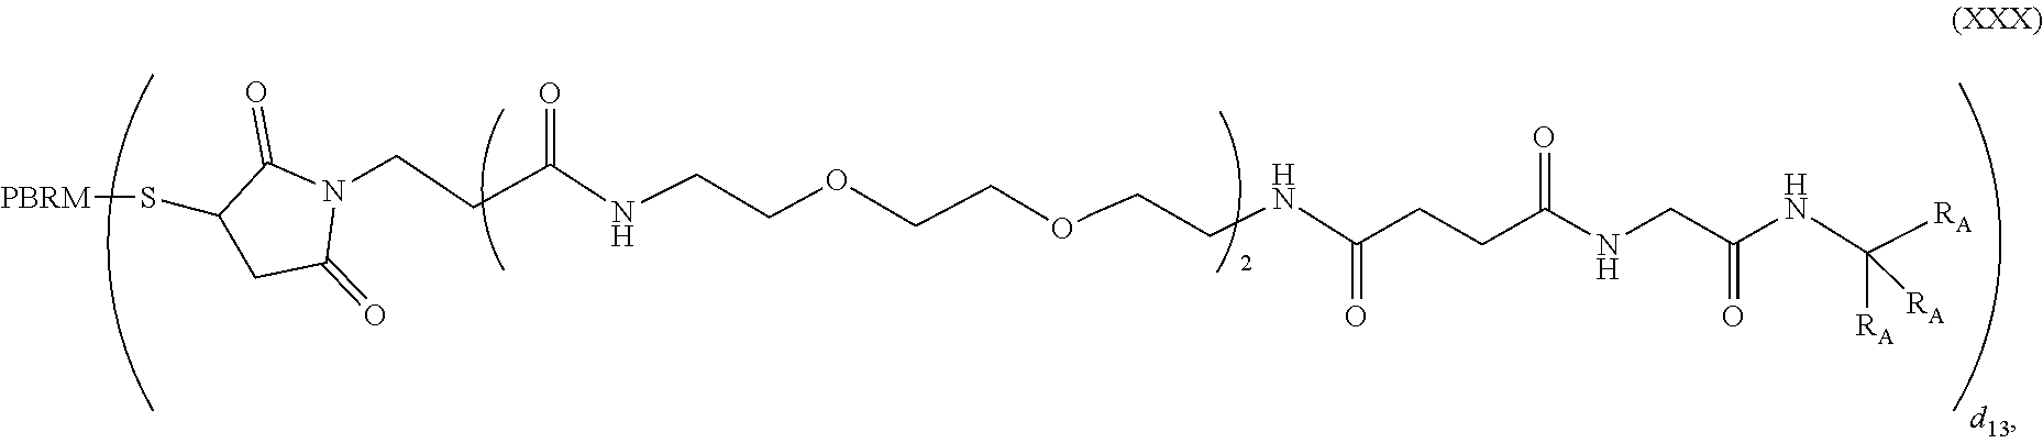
C1(S[PBRM])CC(=O)N(CCC(NCCOCCOCCCNC(=O)CCC(NCC(=O)NC([RA])([RA])[RA])=O)=O)C1=O
